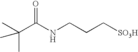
C(C(NCCC[SO3H])=O)(C)(C)C
